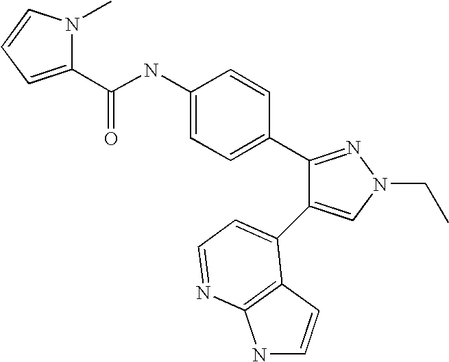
C(NC1=CC=C(C2=NN(CC)C=C2C2=CC=NC3=C2C=CN3)C=C1)(=O)C1=CC=CN1C
